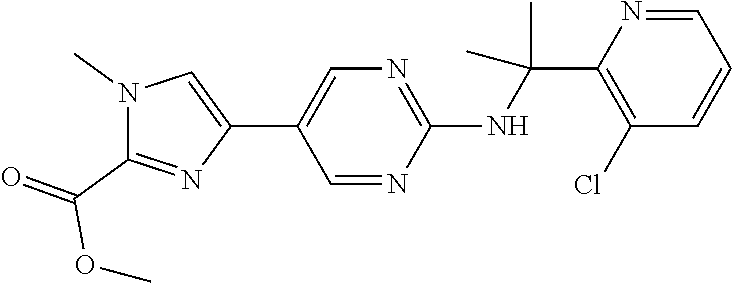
C1(C2=CN=C(NC(C)(C)C3=C(Cl)C=CC=N3)N=C2)=CN(C)C(C(=O)OC)=N1
